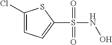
C1(Cl)=CC=C(S(NO)(=O)=O)S1
